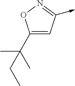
C1(C(C)(C)CC)=CC(->C)=NO1
